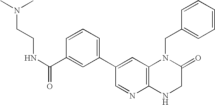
C1=CC(C(=O)NCCN(C)C)=CC(C2=CC3=C(N=C2)NCC(=O)N3CC2=CC=CC=C2)=C1
